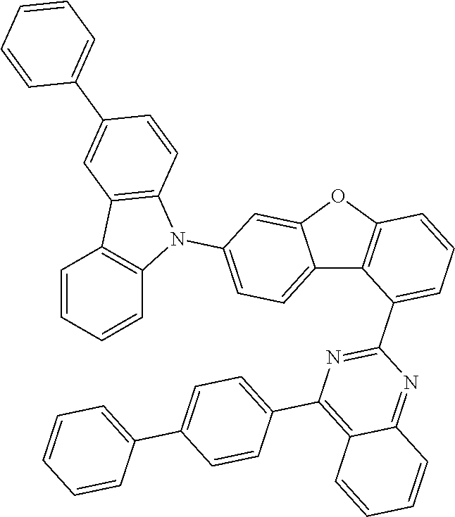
C12=CC=C(N3C4=C(C5=C3C=CC=C5)C=C(C3=CC=CC=C3)C=C4)C=C1OC1=C2C(C2=NC(C3=CC=C(C4=CC=CC=C4)C=C3)=C3C(=N2)C=CC=C3)=CC=C1
